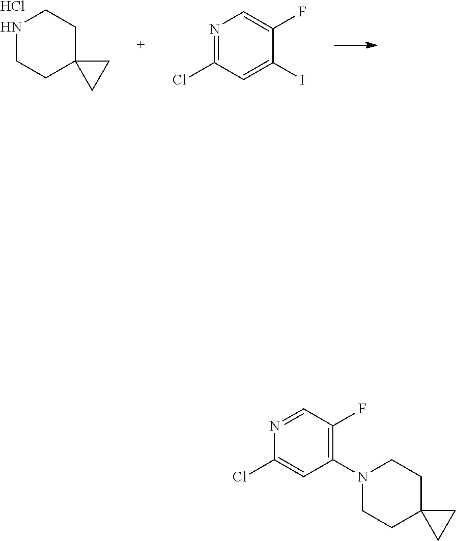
N1CCC2(CC1)CC2.Cl.C1(I)=CC(Cl)=NC=C1F.C1(N2CCC3(CC2)CC3)=C(F)C=NC(Cl)=C1
